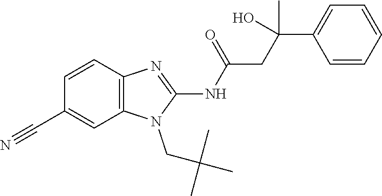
C1=CC2=C(C=C1C#N)N(CC(C)(C)C)C(NC(=O)CC(C1=CC=CC=C1)(O)C)=N2
